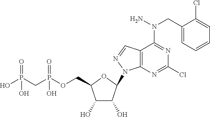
C1(O)C(O)C(N2C3=C(C=N2)C(N(CC2=CC=CC=C2Cl)N)=NC(Cl)=N3)OC1COP(CP(O)(=O)O)(=O)O
